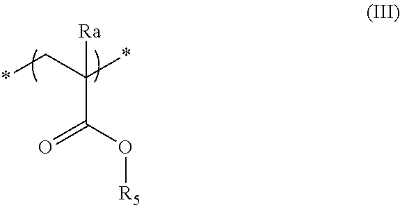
*CC(*)([Ra])C(=O)O[R5]
